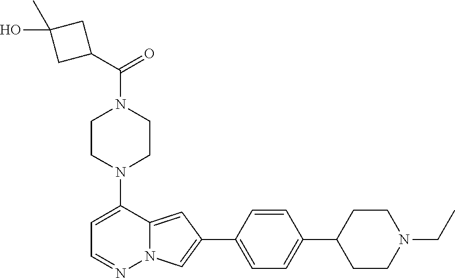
N1(C2=CC=NN3C2=CC(C2=CC=C(C4CCN(CC)CC4)C=C2)=C3)CCN(C(=O)C2CC(O)(C)C2)CC1
